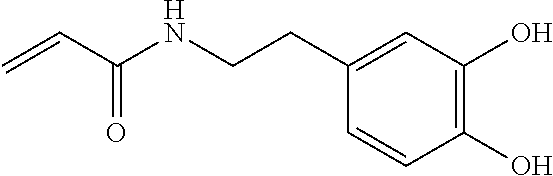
C1(O)=C(O)C=C(CCNC(C=C)=O)C=C1
